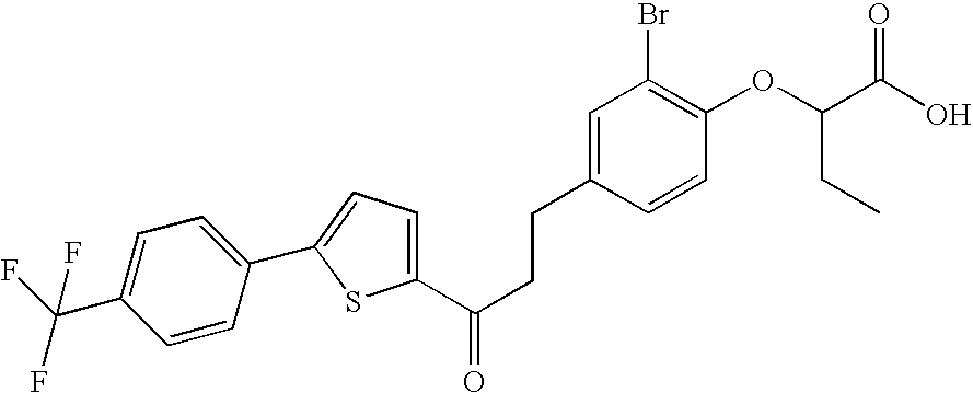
C1(C(CCC2=CC(Br)=C(OC(C(=O)O)CC)C=C2)=O)=CC=C(C2=CC=C(C(F)(F)F)C=C2)S1
